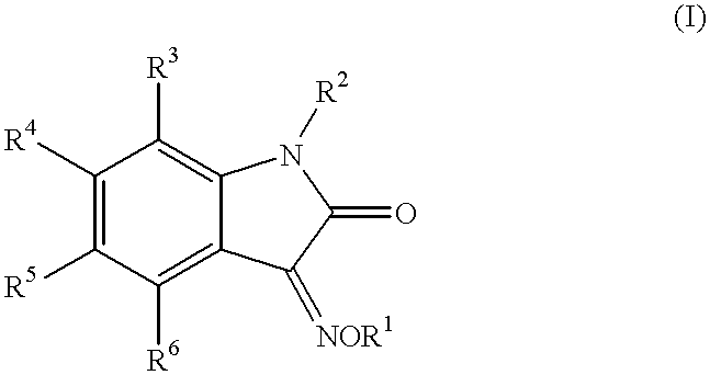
C1([R4])=C([R5])C([R6])=C2C(=C1[R3])N([R2])C(=O)C2=[NOR1]
